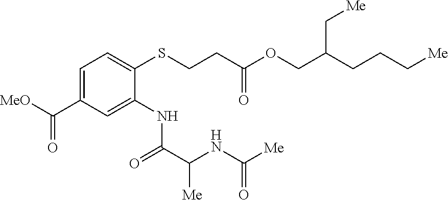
C1(NC(C(NC([Me])=O)[Me])=O)=CC(C([MeO])=O)=CC=C1SCCC(OCC(CCC[Me])C[Me])=O
